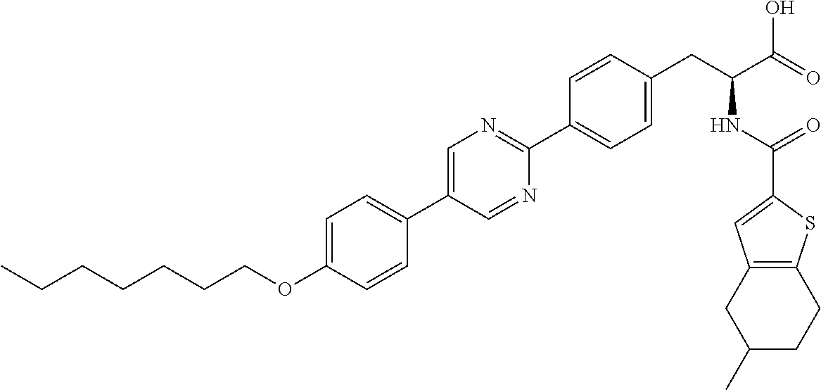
C(OC1=CC=C(C2=CN=C(C3=CC=C(CC(NC(=O)C4=CC5=C(S4)CCC(C)C5)C(=O)O)C=C3)N=C2)C=C1)CCCCCC
